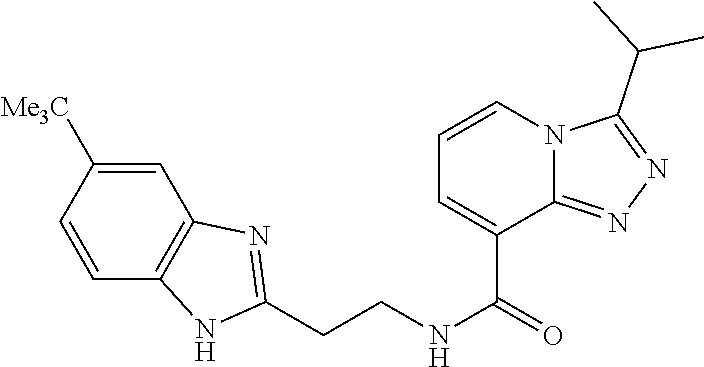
C1=C([Me3C])C=CC2=C1N=C(CCNC(=O)C1=CC=CN3C1=NN=C3C(C)C)N2
